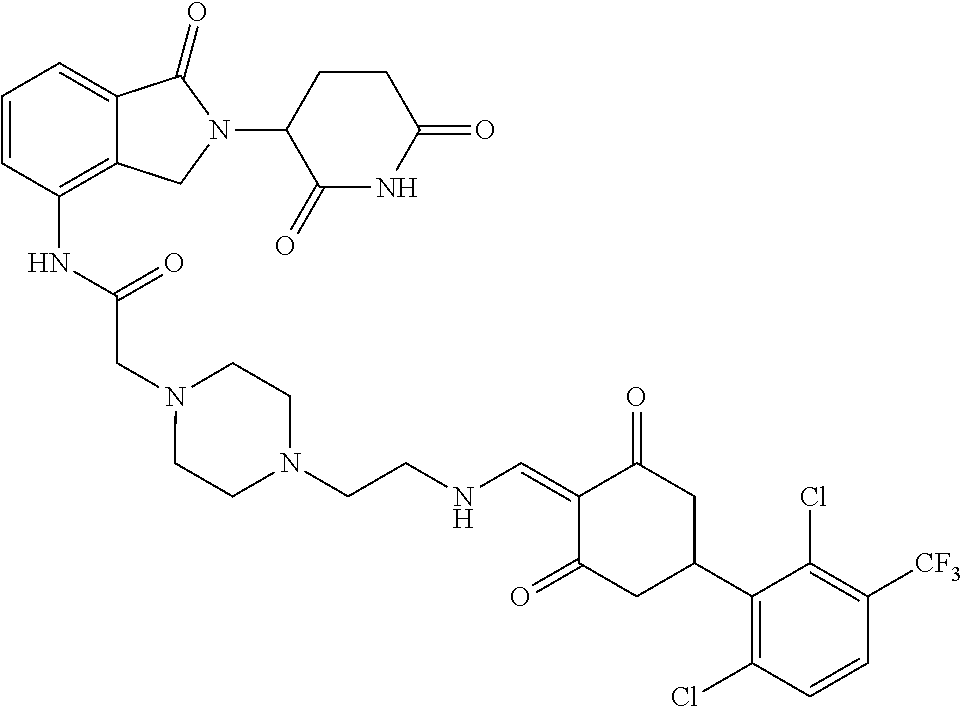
C12=C(NC(CN3CCN(CCNC=C4C(=O)CC(C5=C(Cl)C=CC([CF3])=C5Cl)CC4=O)CC3)=O)C=CC=C1C(=O)N(C1C(=O)NC(=O)CC1)C2
